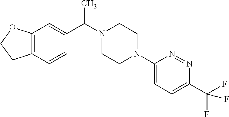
C12=C(C=CC(C(N3CCN(C4=CC=C(C(F)(F)F)N=N4)CC3)C)=C1)CCO2
